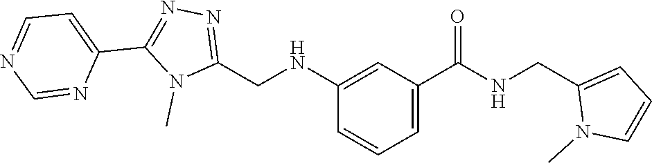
C1(NCC2=NN=C(C3=CC=NC=N3)N2C)=CC(C(NCC2=CC=CN2C)=O)=CC=C1
